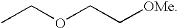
CCOCC[OMe]
